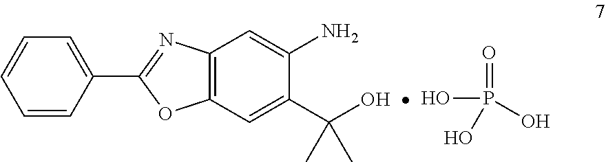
C1=CC(C2=NC3=C(O2)C=C(C(O)(C)C)C(N)=C3)=CC=C1.OP(=O)(O)O
